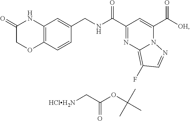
C(C1=NC2=C(F)C=NN2C(C(=O)[OH])=C1)(=O)NCC1=CC2=C(C=C1)OCC(=O)N2.[HClH2N]CC(OC(C)(C)C)=O
